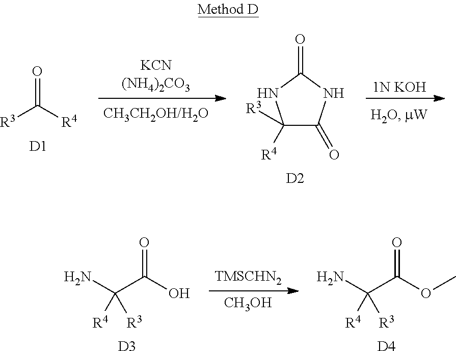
O=C([R4])[R3].[D1].[1N KOH].C1([R4])([R3])C(=O)NC(=O)N1.[D2].[CH3OH].[TMSCHN2].NC(C(O)=O)([R4])[R3].[D3].NC(C(OC)=O)([R4])[R3].[D4]
